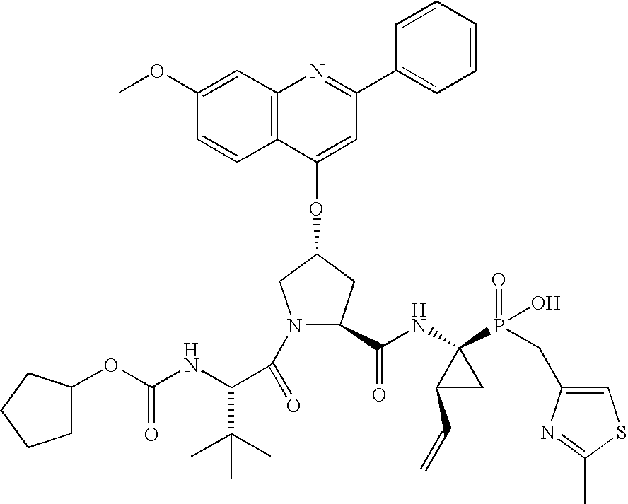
COC1=CC2=C(C=C1)C(OC1CC(C(NC3(P(=O)(O)CC4=CSC(C)=N4)C(C=C)C3)=O)N(C(=O)C(NC(OC3CCCC3)=O)C(C)(C)C)C1)=CC(C1=CC=CC=C1)=N2
